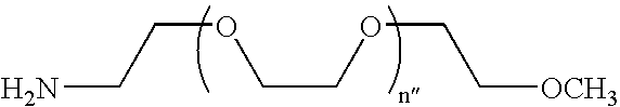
NCCOCCOCC[OCH3]
